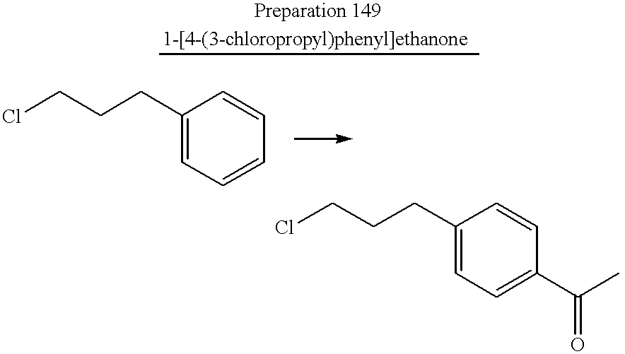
[Preparation 149].ClCCCC1=CC=CC=C1.ClCCCC1=CC=C(C(C)=O)C=C1
